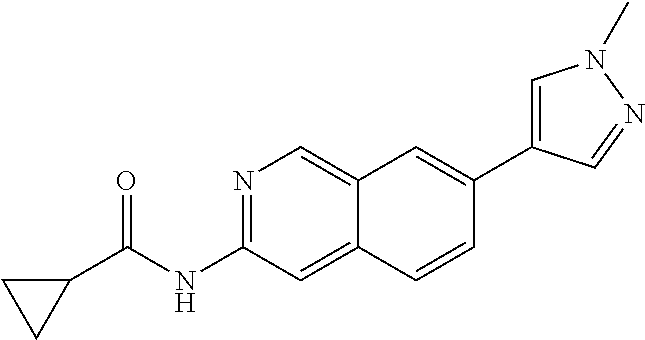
C1(C2=CC3=CN=C(NC(=O)C4CC4)C=C3C=C2)=CN(C)N=C1
